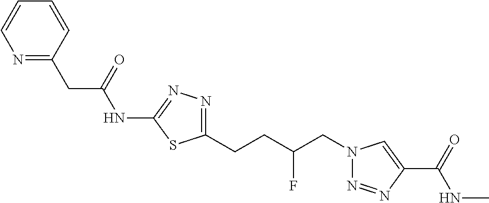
C1(NC(CC2=NC=CC=C2)=O)=NN=C(CCC(CN2N=NC(C(=O)NC)=C2)F)S1
